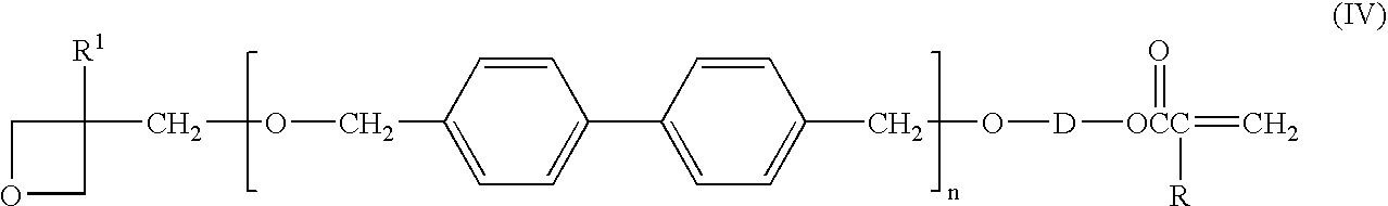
C1OCC1([R1])COCC1=CC=C(C2=CC=C(CO[D][OCC](=C)(=O)[R])C=C2)C=C1
